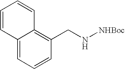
C12=CC=CC(CN[NHBoc])=C1C=CC=C2
